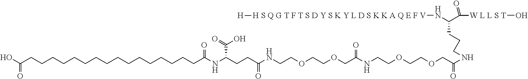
C([W L L S T]O)(=O)C(N[H S Q G T F T S D Y S K Y L D S K K A Q E F V][H])CCCNC(COCCOCCNC(COCCOCCNC(CCC(C(O)=O)NC(=O)CCCCCCCCCCCCCCCCC(O)=O)=O)=O)=O
